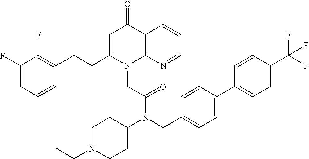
C1=C(CCC2=C(F)C(F)=CC=C2)N(CC(N(C2CCN(CC)CC2)CC2=CC=C(C3=CC=C(C(F)(F)F)C=C3)C=C2)=O)C2=C(C1=O)C=CC=N2
